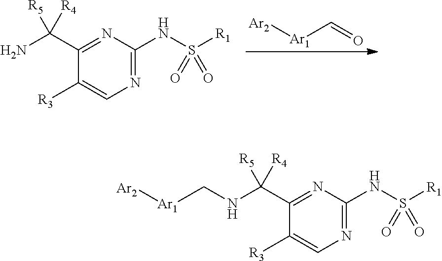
N1=C(NS([R1])(=O)=O)N=C(C(N)([R5])[R4])C([R3])=C1.[Ar2][Ar1]C=O.N1=C(NS([R1])(=O)=O)N=C(C(NC[Ar1][Ar2])([R5])[R4])C([R3])=C1
